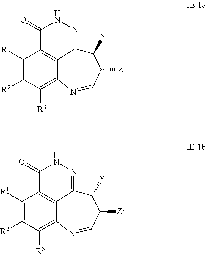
C12=C([R3])C([R2])=C([R1])C3=C1C(=NNC3=O)C([Y])C([Z])C=N2.C12=C([R3])C([R2])=C([R1])C3=C1C(=NNC3=O)C([Y])C([Z])C=N2
